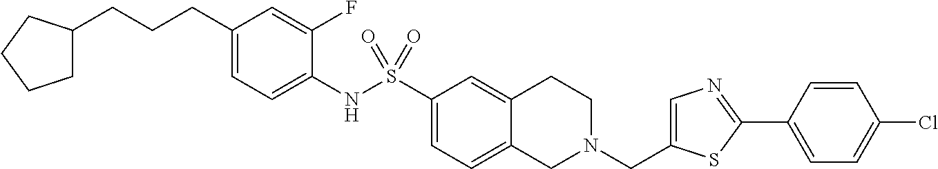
C1(CCCC2CCCC2)=CC=C(NS(C2=CC=C3C(=C2)CCN(CC2=CN=C(C4=CC=C(Cl)C=C4)S2)C3)(=O)=O)C(F)=C1
